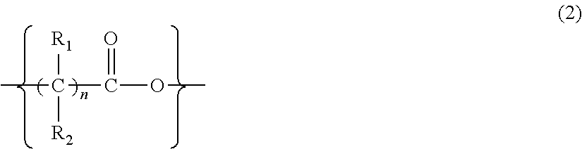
[R1]C([R2])(C(OC)=O)C
